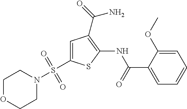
C1=C(S(N2CCOCC2)(=O)=O)SC(NC(=O)C2=CC=CC=C2OC)=C1C(=O)N
